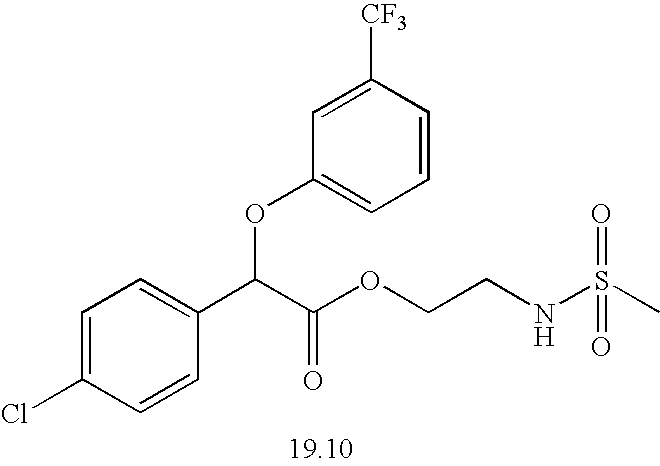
C1=C(Cl)C=CC(C(C(OCCNS(C)(=O)=O)=O)OC2=CC=CC([CF3])=C2)=C1
